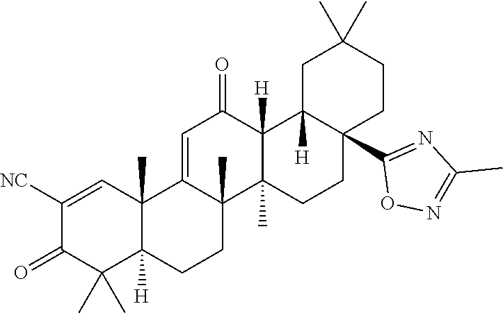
C1([NC])=CC2(C)C([H])(C(C)(C)C1=O)CCC1(C)C2=CC(=O)C2([H])C1(C)CCC1(C3=NC(C)=NO3)C2([H])CC(C)(C)CC1
